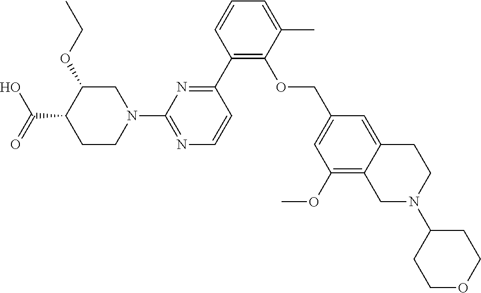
C1(C2=NC(N3CC(OCC)C(C(O)=O)CC3)=NC=C2)=C(OCC2=CC(OC)=C3C(=C2)CCN(C2CCOCC2)C3)C(C)=CC=C1
